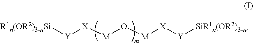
[R1n(OR2)3-nSi][Y][X][M]O[M][X][Y][SiR1n(OR2)3-n]
